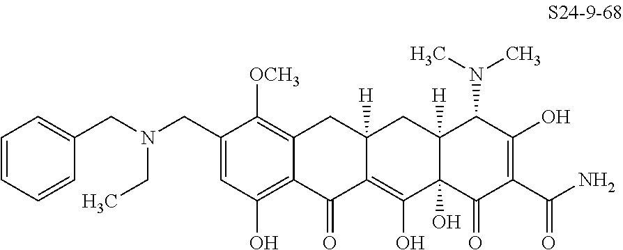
C1(CN(CC2=CC=CC=C2)CC)=CC(O)=C2C(=C1[OCH3])CC1([H])C(=C(O)C3(O)C([H])(C1)C(N(C)C)C(O)=C(C(N)=O)C3=O)C2=O
